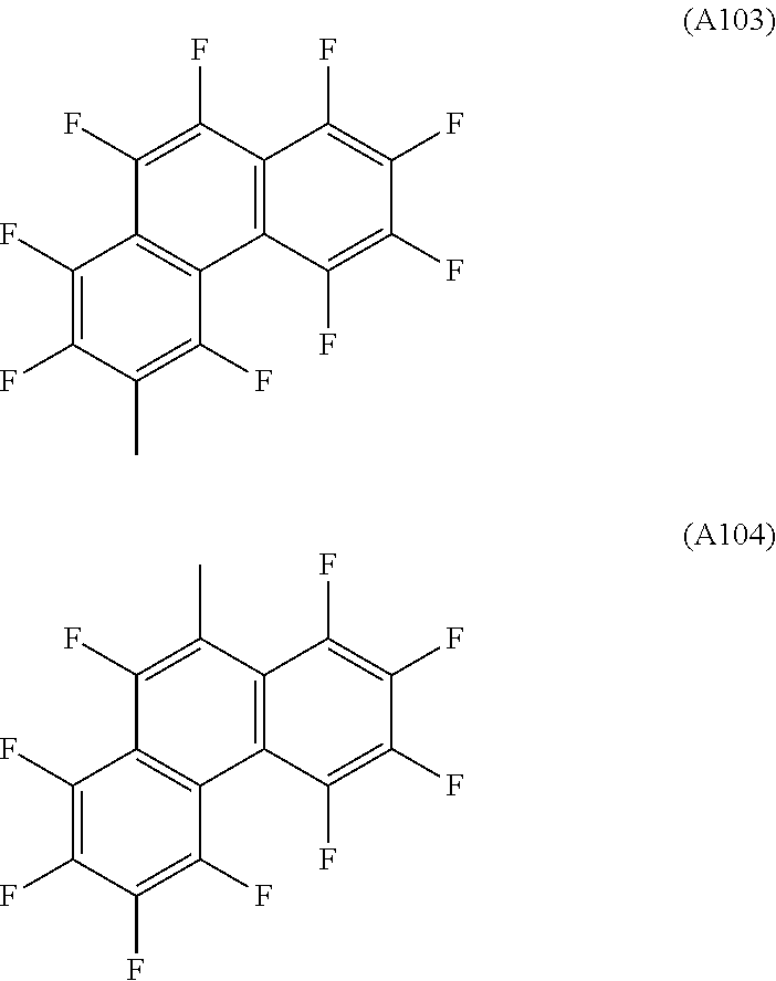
C12=C(C(F)=C(F)C3=C1C(F)=C(C)C(F)=C3F)C(F)=C(F)C(F)=C2F.C12=C(C(C)=C(F)C3=C1C(F)=C(F)C(F)=C3F)C(F)=C(F)C(F)=C2F
